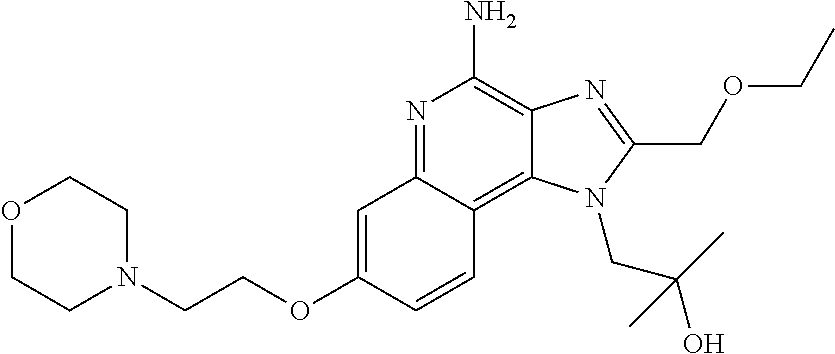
C1=CC2=C3C(=C(N)N=C2C=C1OCCN1CCOCC1)N=C(COCC)N3CC(O)(C)C
